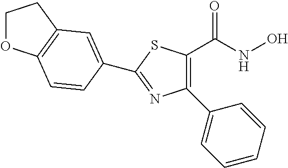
C1=CC=CC(C2=C(C(NO)=O)SC(C3=CC4=C(OCC4)C=C3)=N2)=C1
